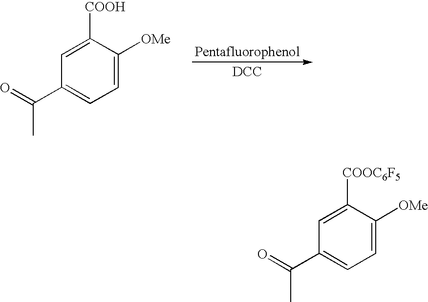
C1(C(=O)C)=CC=C([OMe])C([COOC6F5])=C1.C1(C(=O)C)=CC=C([OMe])C([COOH])=C1.[DCC]
